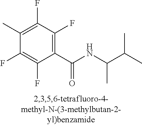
C1(C(NC(C(C)C)C)=O)=C(F)C(F)=C(C)C(F)=C1F
